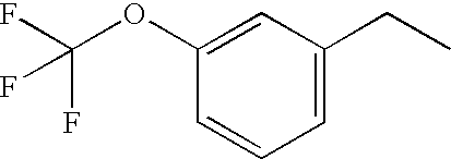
C1=C(CC)C=C(OC(F)(F)F)C=C1
